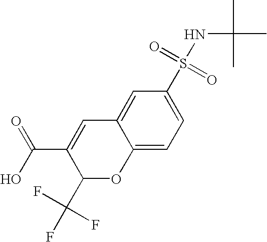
C12=CC=C(S(=O)(=O)NC(C)(C)C)C=C1C=C(C(=O)O)C(C(F)(F)F)O2
